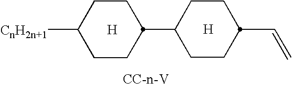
[H].[H].C1CC([CnH2n+1])CCC1C1CCC(C=C)CC1.[CC-n-V]
